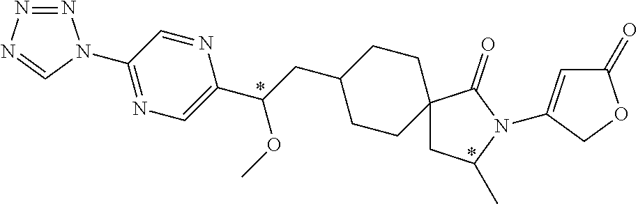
C1(N2N=NN=C2)=NC=C(C(CC2CCC3(CC2)CC(C)N(C2=CC(=O)OC2)C3=O)OC)N=C1
